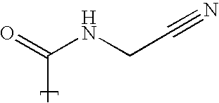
C(C)(=O)NCC#N
